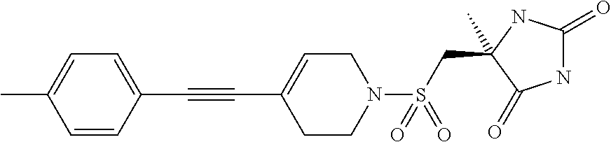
N1C(=O)NC(CS(N2CC=C(C#CC3=CC=C(C)C=C3)CC2)(=O)=O)(C)C1=O
